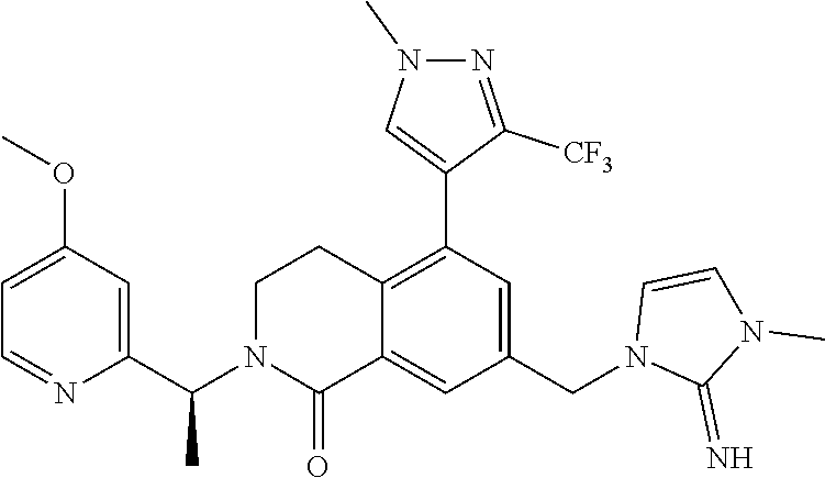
C1(OC)=CC=NC(C(N2C(=O)C3=CC(CN4C(=N)N(C)C=C4)=CC(C4=CN(C)N=C4[CF3])=C3CC2)C)=C1
